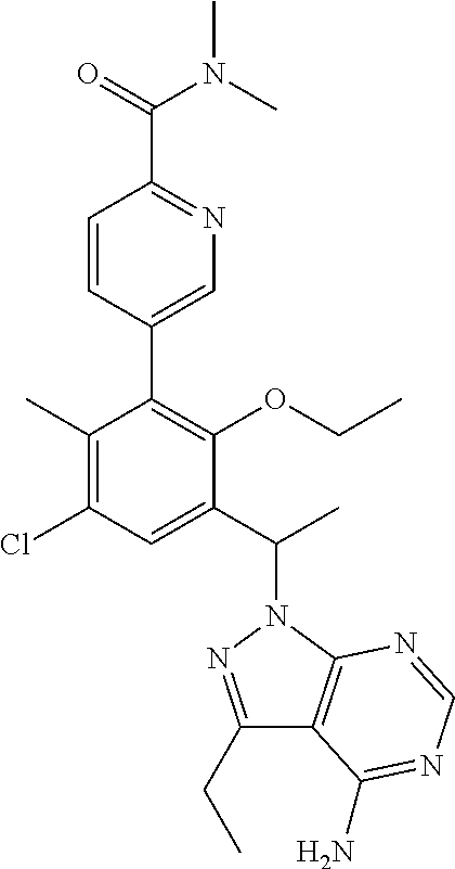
C1(C)=C(Cl)C=C(C(C)N2N=C(CC)C3=C2N=CN=C3N)C(OCC)=C1C1=CN=C(C(=O)N(C)C)C=C1
